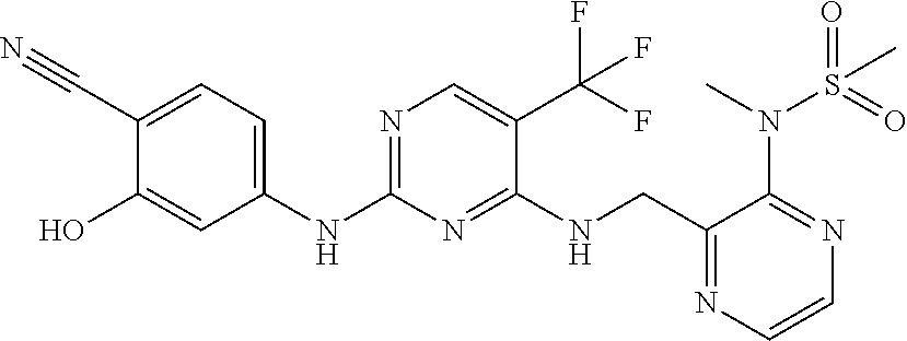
N(C1=NC=C(C(F)(F)F)C(NCC2=NC=CN=C2N(S(C)(=O)=O)C)=N1)C1=CC=C(C#N)C(O)=C1
